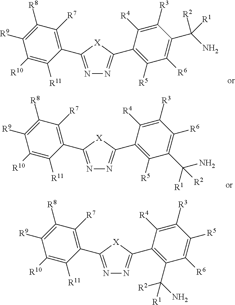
N1=C(C2=C([R7])C([R8])=C([R9])C([R10])=C2[R11])[X]C(C2=C([R5])C([R6])=C(C(N)([R2])[R1])C([R3])=C2[R4])=N1.N1=C(C2=C([R7])C([R8])=C([R9])C([R10])=C2[R11])[X]C(C2=C([R5])C(C([R1])(N)[R2])=C([R6])C([R3])=C2[R4])=N1.N1=C(C2=C([R7])C([R8])=C([R9])C([R10])=C2[R11])[X]C(C2=C(C(N)([R2])[R1])C([R6])=C([R5])C([R3])=C2[R4])=N1
